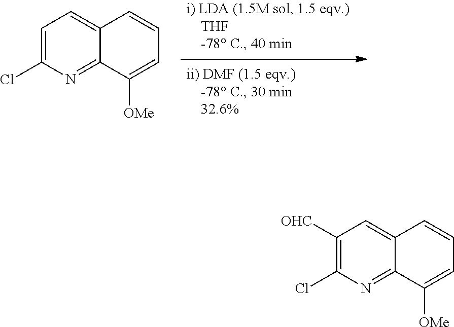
C1=C(Cl)N=C2C(=C1)C=CC=C2[OMe].C1([OHC])=C(Cl)N=C2C(=C1)C=CC=C2[OMe]
